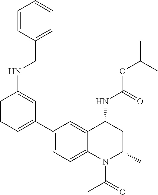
C(OC(C)C)(=O)NC1CC(C)N(C(C)=O)C2=CC=C(C3=CC=CC(NCC4=CC=CC=C4)=C3)C=C12
